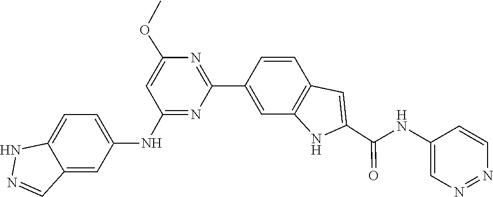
N1=NC=CC(NC(C2=CC3=C(N2)C=C(C2=NC(OC)=CC(NC4=CC=C5NN=CC5=C4)=N2)C=C3)=O)=C1
